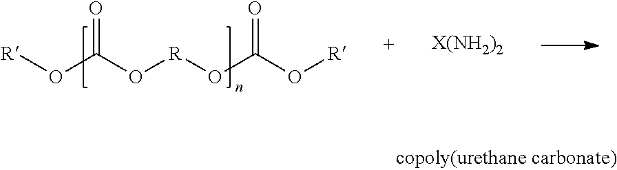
O(C(O[R]OC(O[R])=O)=O)[R].[X(NH2)2]
